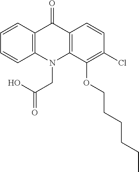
C12=C(N(CC(O)=O)C3=C(C1=O)C=CC(Cl)=C3OCCCCCC)C=CC=C2
